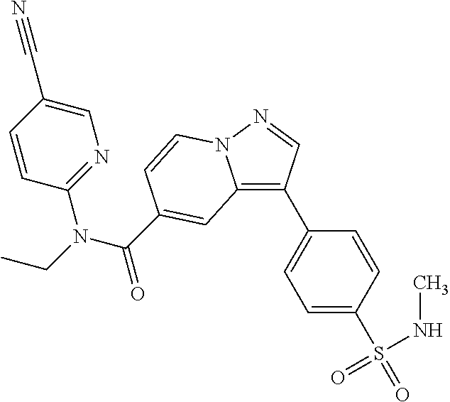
C12=C(C3=CC=C(S(=O)(NC)=O)C=C3)C=NN1C=CC(C(N(CC)C1=NC=C(C#N)C=C1)=O)=C2
